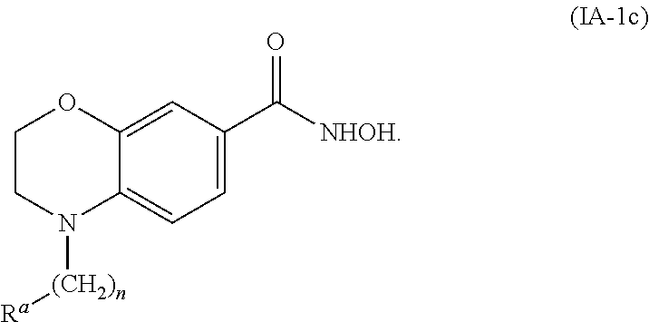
C1=C(C([NHOH])=O)C=C2C(=C1)N([(CH2)n][Ra])CCO2
